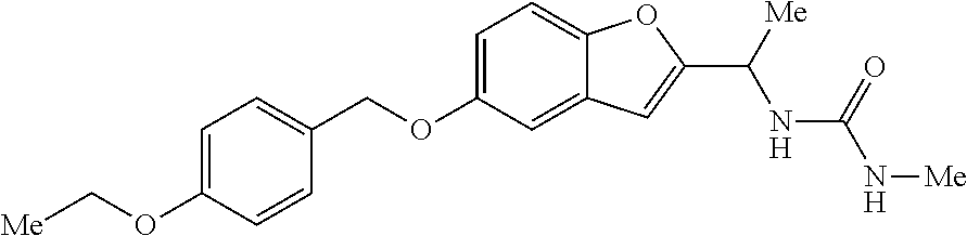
C1=C(OC[Me])C=CC(COC2=CC=C3C(=C2)C=C(C([Me])NC(=O)N[Me])O3)=C1
